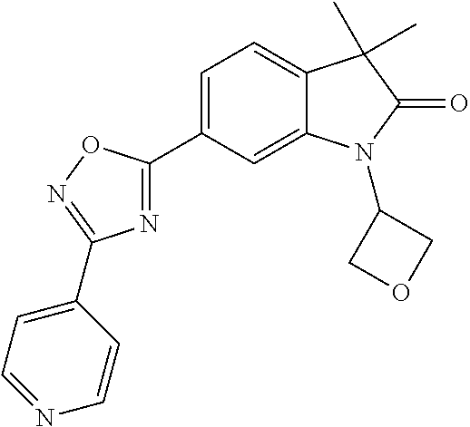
C12=CC(C3=NC(C4=CC=NC=C4)=NO3)=CC=C1C(C)(C)C(=O)N2C1COC1
